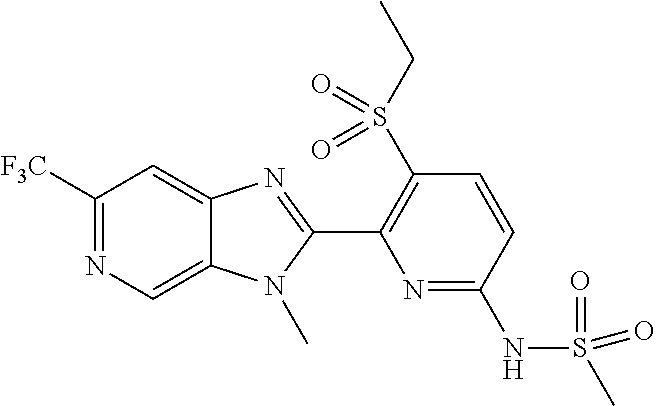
C1([F3C])=NC=C2C(=C1)N=C(C1=C(S(CC)(=O)=O)C=CC(NS(C)(=O)=O)=N1)N2C
